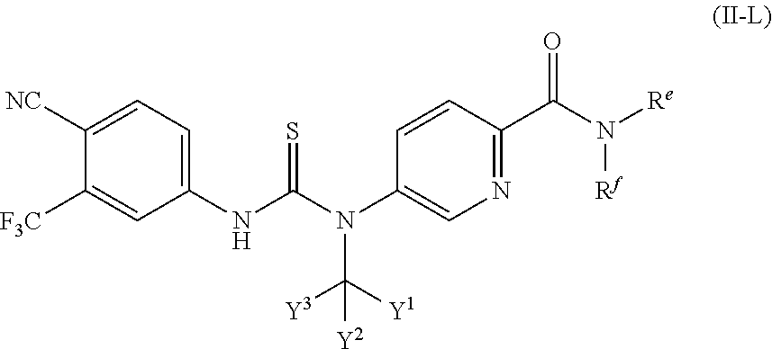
C1([NC])=CC=C(NC(N(C2=CN=C(C(N([Re])[Rf])=O)C=C2)C([Y1])([Y3])[Y2])=S)C=C1[F3C]
